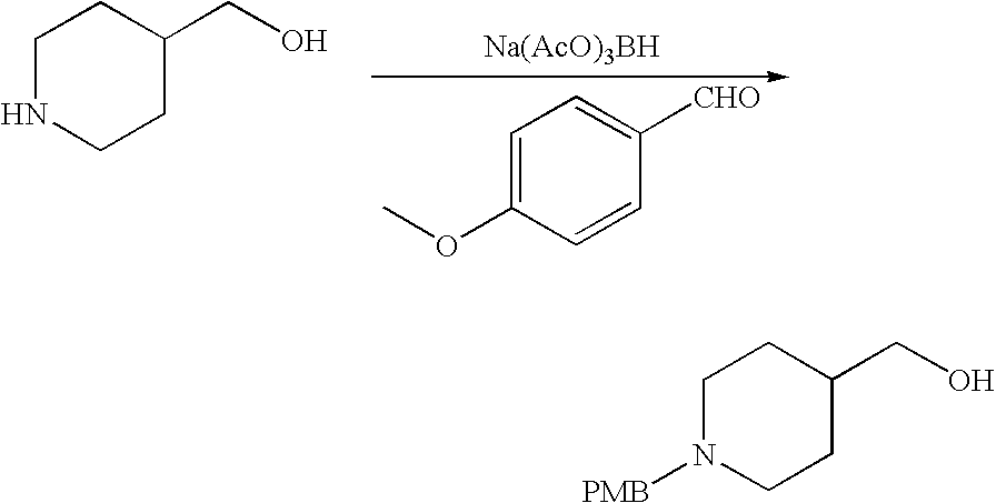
C1NCCC(CO)C1.C1=C(OC)C=CC([CHO])=C1.[Na(AcO)3BH].C1N([PMB])CCC(CO)C1
